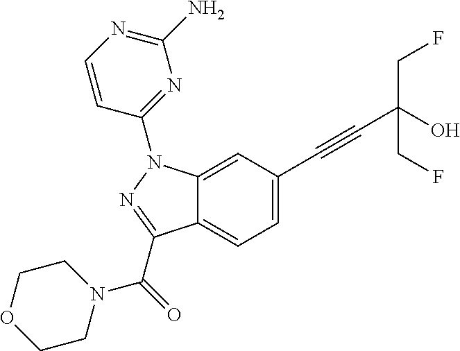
C12=CC(C#CC(CF)(CF)O)=CC=C1C(C(N1CCOCC1)=O)=NN2C1=NC(N)=NC=C1
